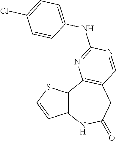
C12=C(C3=C(CC(=O)N1)C=NC(NC1=CC=C(Cl)C=C1)=N3)SC=C2
